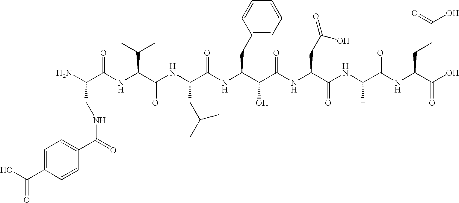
NC(CNC(=O)C1=CC=C(C(O)=O)C=C1)C(=O)NC(C(C)C)C(=O)NC(CC(C)C)C(NC(CC1=CC=CC=C1)C(O)C(=O)NC(CC(O)=O)C(NC(C)C(=O)NC(CCC(=O)O)C(O)=O)=O)=O
